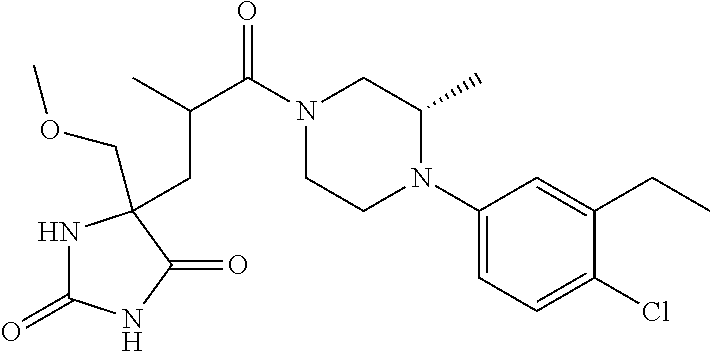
N1C(=O)NC(=O)C1(COC)CC(C(N1CCN(C2=CC=C(Cl)C(CC)=C2)C(C)C1)=O)C
